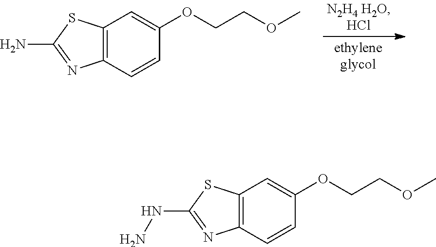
C12=C(C=CC(OCCOC)=C1)N=C(N)S2.C12=C(C=CC(OCCOC)=C1)N=C(NN)S2
